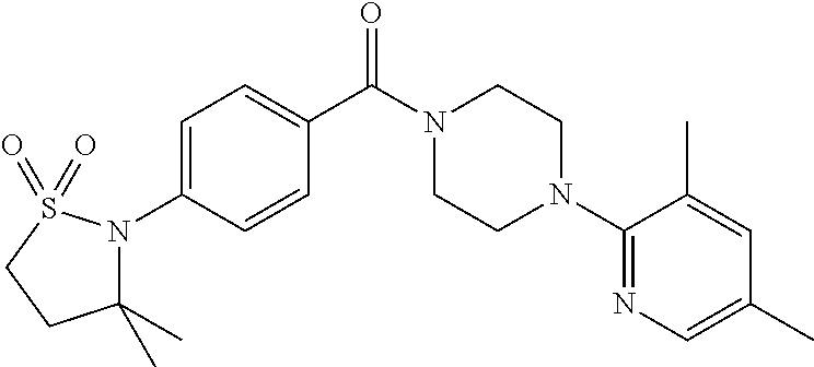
C1=C(N2C(C)(C)CCS2(=O)=O)C=CC(C(N2CCN(C3=NC=C(C)C=C3C)CC2)=O)=C1
